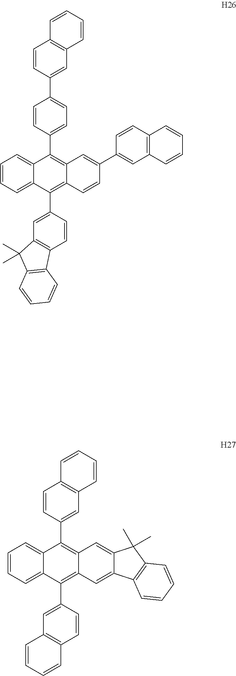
C1=CC=C2C(=C1)C(C1=CC=C(C3=CC4=C(C=C3)C=CC=C4)C=C1)=C1C(=C2C2=CC3=C(C=C2)C2=C(C3(C)C)C=CC=C2)C=CC(C2=CC3=C(C=C2)C=CC=C3)=C1.C1=CC=C2C(=C1)C(C1=CC3=C(C=C1)C=CC=C3)=C1C(=C2C2=CC3=C(C=C2)C=CC=C3)C=C2C(=C1)C(C)(C)C1=C2C=CC=C1
